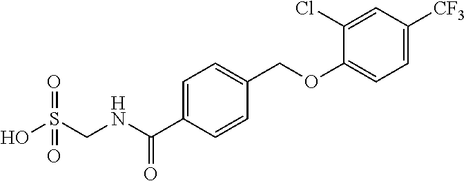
C1=C(C(NCS(O)(=O)=O)=O)C=CC(COC2=CC=C([CF3])C=C2Cl)=C1
